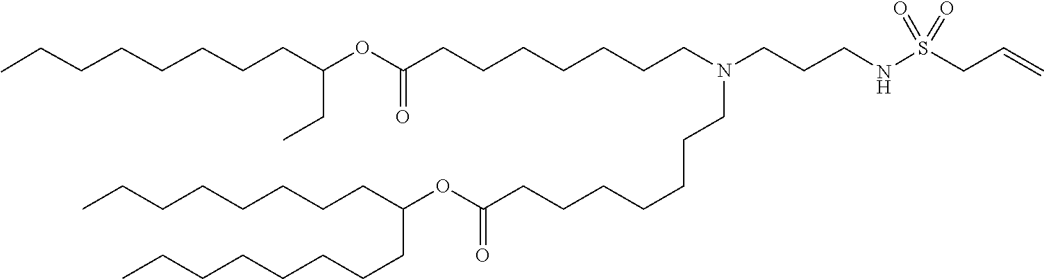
O(C(=O)CCCCCCCN(CCCCCCCC(OC(CC)CCCCCCCC)=O)CCCNS(=O)(=O)CC=C)C(CCCCCCCC)CCCCCCCC
